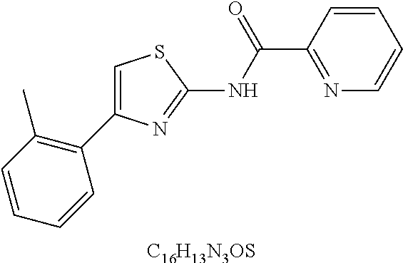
C1=CC=CC(C2=CSC(NC(C3=NC=CC=C3)=O)=N2)=C1C.[C16H13N3OS]
